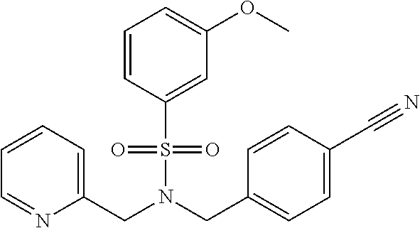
N(S(C1=CC(OC)=CC=C1)(=O)=O)(CC1=CC=C(C#N)C=C1)CC1=CC=CC=N1
